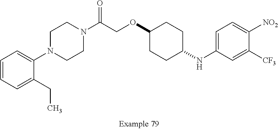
C1=CC=C(CC)C(N2CCN(C(COC3CCC(NC4=CC=C([NO2])C([CF3])=C4)CC3)=O)CC2)=C1
